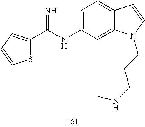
C1=C(NC(C2=CC=CS2)=N)C=C2C(=C1)C=CN2CCCNC
